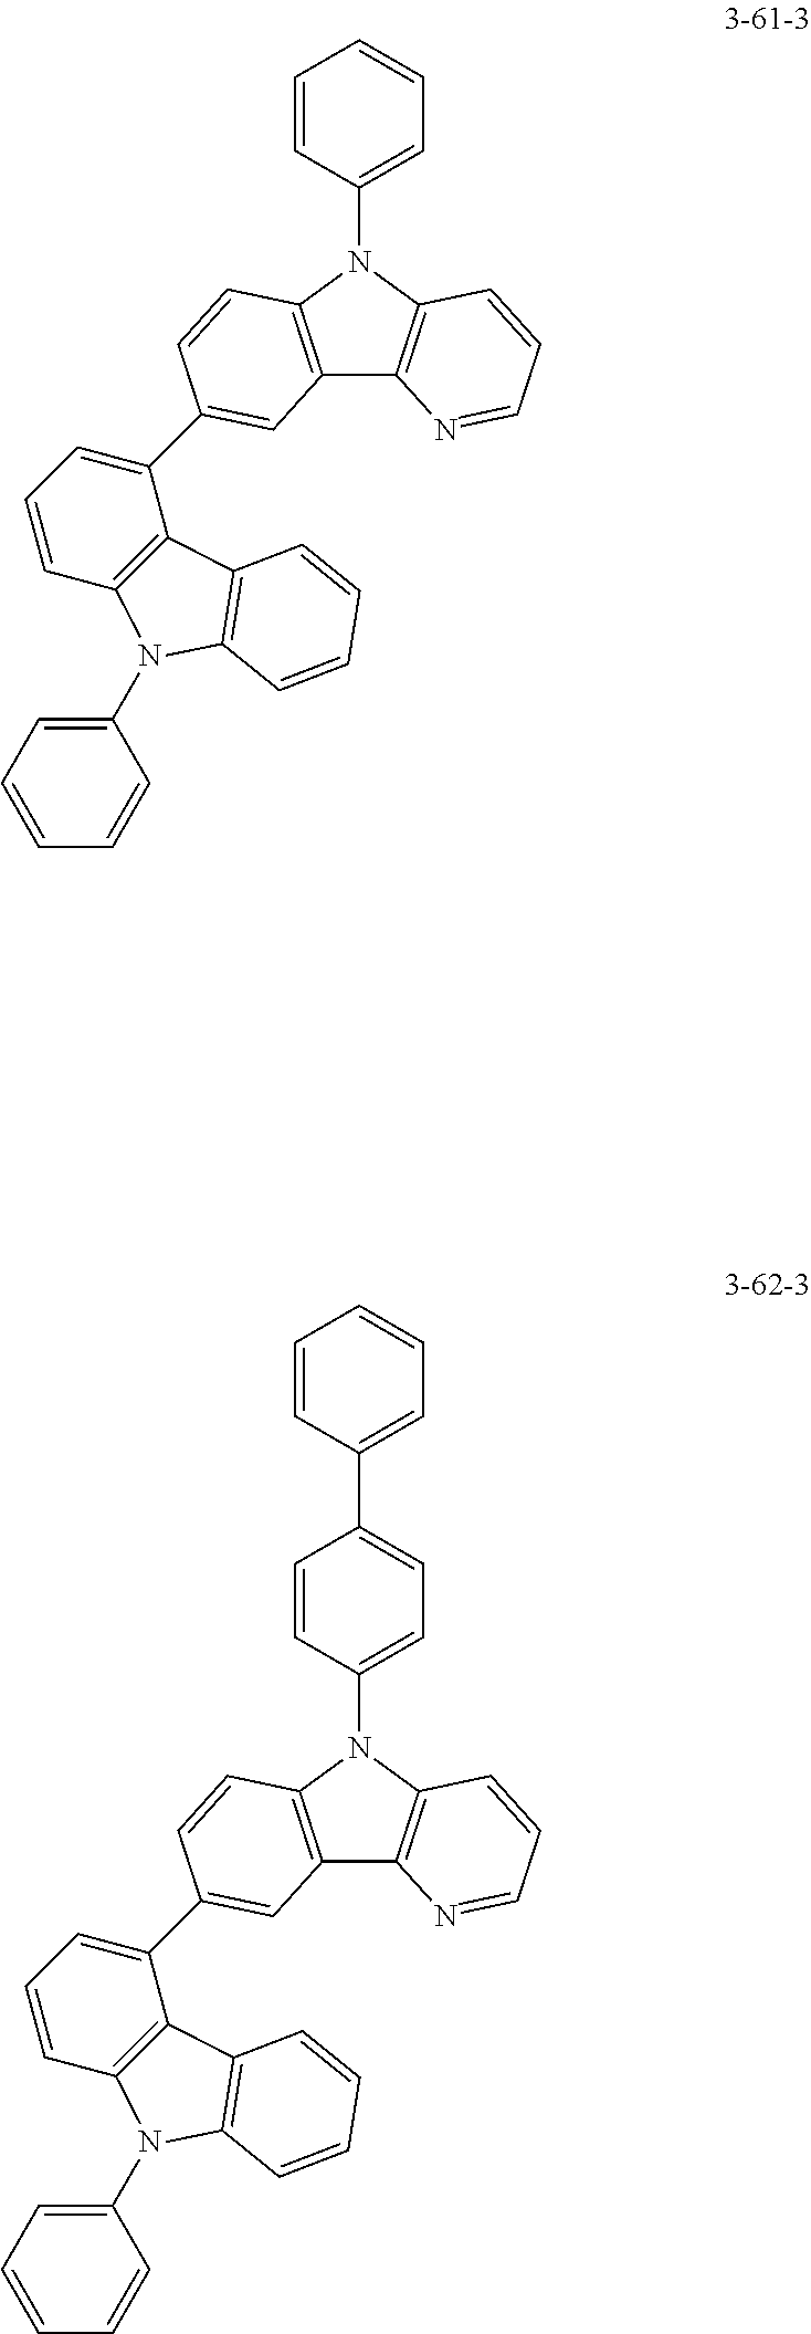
C12=C(N(C3=CC=CC=C3)C3=C1N=CC=C3)C=CC(C1=CC=CC3=C1C1=C(C=CC=C1)N3C1=CC=CC=C1)=C2.C12=C(N(C3=CC=C(C4=CC=CC=C4)C=C3)C3=C1N=CC=C3)C=CC(C1=CC=CC3=C1C1=C(C=CC=C1)N3C1=CC=CC=C1)=C2
